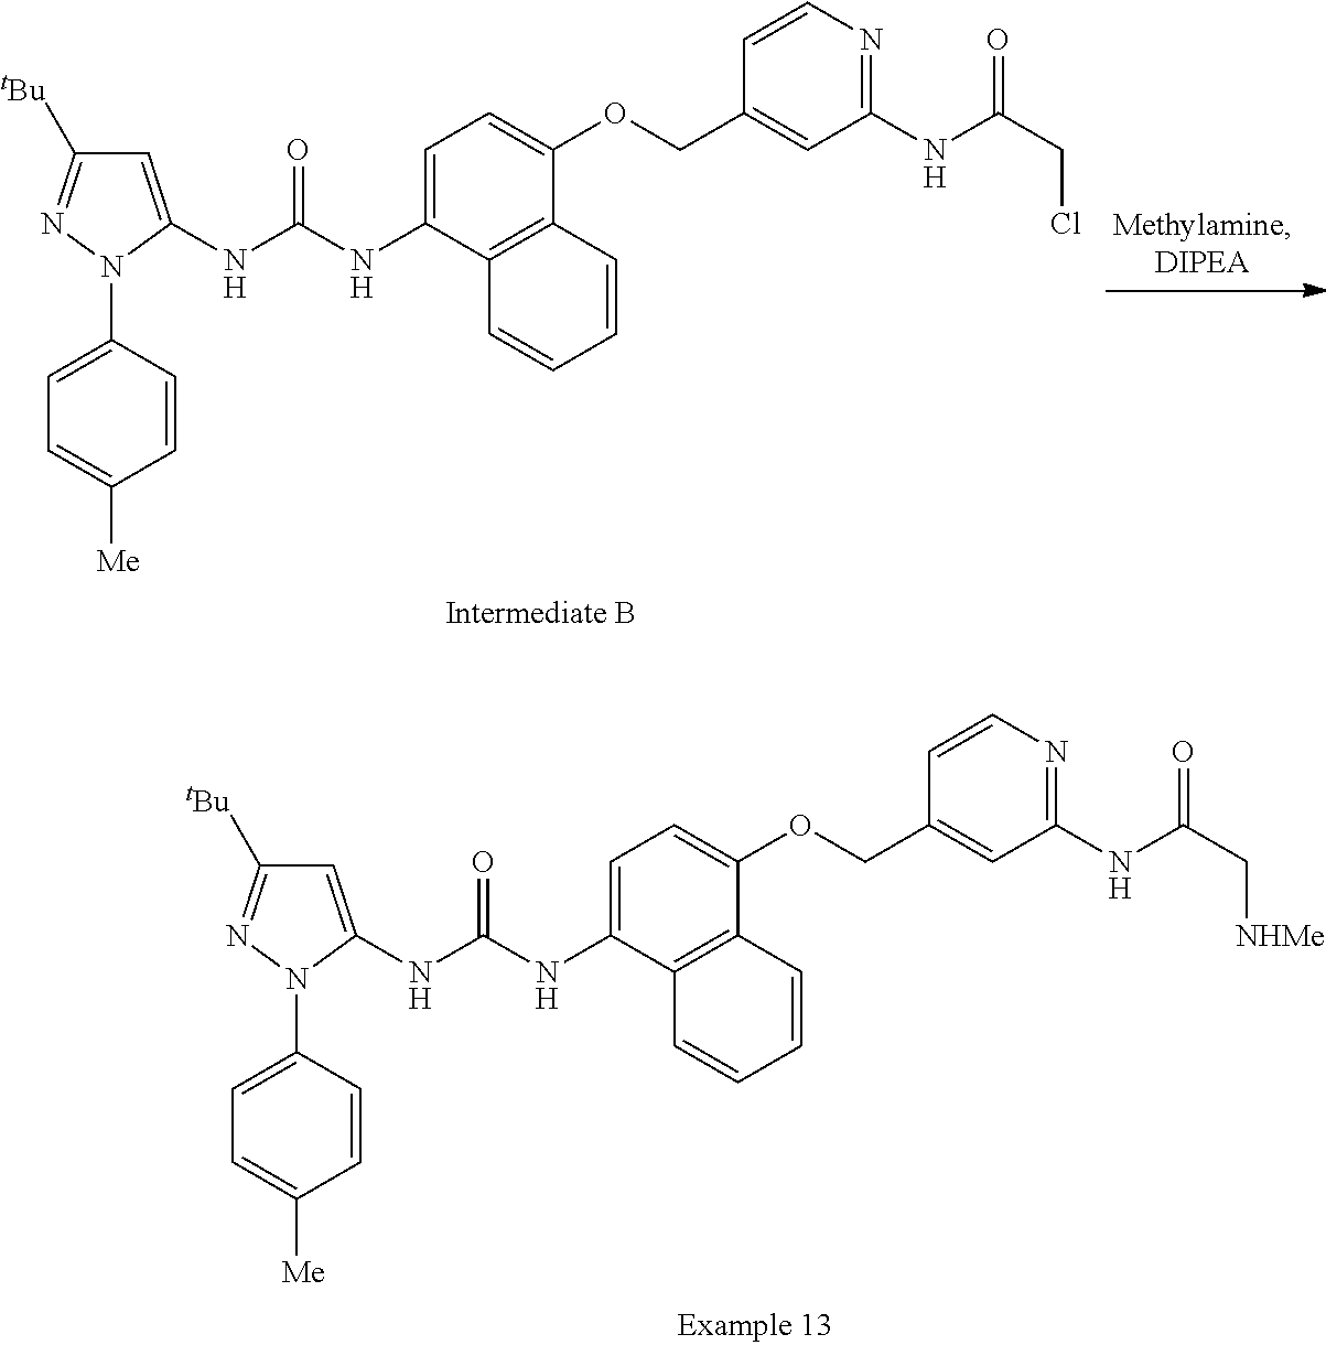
C1=C(NC(NC2=CC=C(OCC3=CC(NC(CCl)=O)=NC=C3)C3=C2C=CC=C3)=O)N(C2=CC=C([Me])C=C2)N=C1[tBu].C1=C(NC(NC2=CC=C(OCC3=CC(NC(C[NHMe])=O)=NC=C3)C3=C2C=CC=C3)=O)N(C2=CC=C([Me])C=C2)N=C1[tBu]
